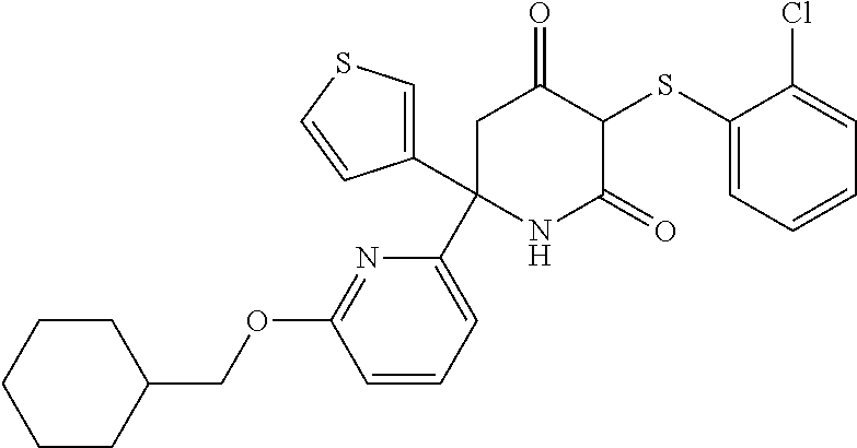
C1(SC2C(=O)CC(C3=CC=CC(OCC4CCCCC4)=N3)(C3=CSC=C3)NC2=O)=CC=CC=C1Cl
